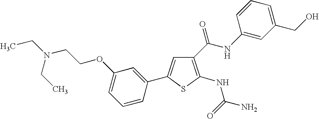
C1=C(OCCN(CC)CC)C=C(C2=CC(C(NC3=CC(CO)=CC=C3)=O)=C(NC(=O)N)S2)C=C1
